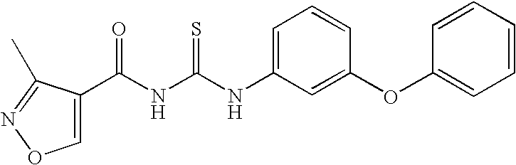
C(NC(NC1=CC=CC(OC2=CC=CC=C2)=C1)=S)(=O)C1=CON=C1C
